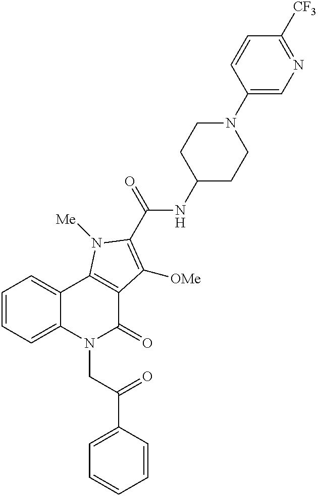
C12=CC=CC=C1C1=C(C(=O)N2CC(C2=CC=CC=C2)=O)C([OMe])=C(C(=O)NC2CCN(C3=CN=C([CF3])C=C3)CC2)N1[Me]
